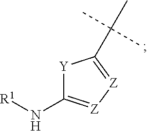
[Y]1C(N[R1])=[Z][Z]=C1C(C)(C)C
